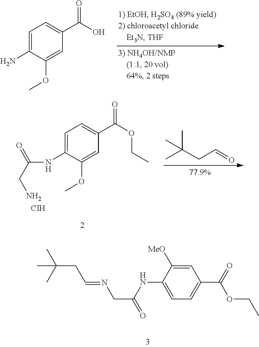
CC(C)(C)CC=NCC(NC1=CC=C(C(OCC)=O)C=C1[MeO])=O.C1=C(NC(CN)=O)C(OC)=CC(C(OCC)=O)=C1.[CIH].CC(C)(CC=O)C.C1=C(N)C(OC)=CC(C(O)=O)=C1
